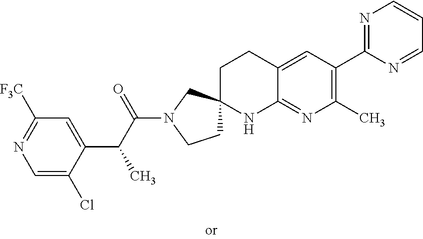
C1=C(Cl)C(C(C(N2CCC3(C2)CCC2=CC(C4=NC=CC=N4)=C(C)N=C2N3)=O)C)=CC([F3C])=N1
